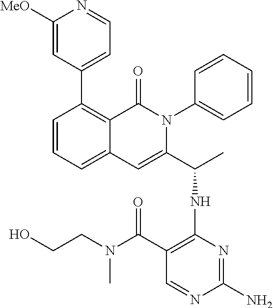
C1(C2=CC=NC([MeO])=C2)=C2C(=CC=C1)C=C(C(C)NC1=C(C(=O)N(CCO)C)C=NC(N)=N1)N(C1=CC=CC=C1)C2=O
